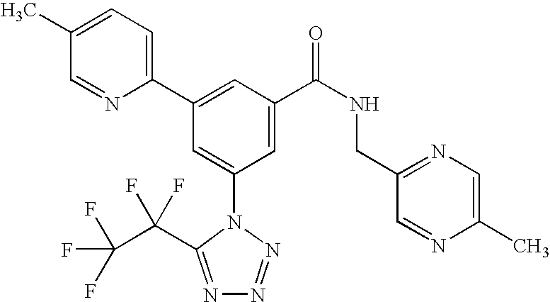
C1(C2=CC(C(NCC3=NC=C(C)N=C3)=O)=CC(N3C(C(C(F)(F)F)(F)F)=NN=N3)=C2)=CC=C(C)C=N1
